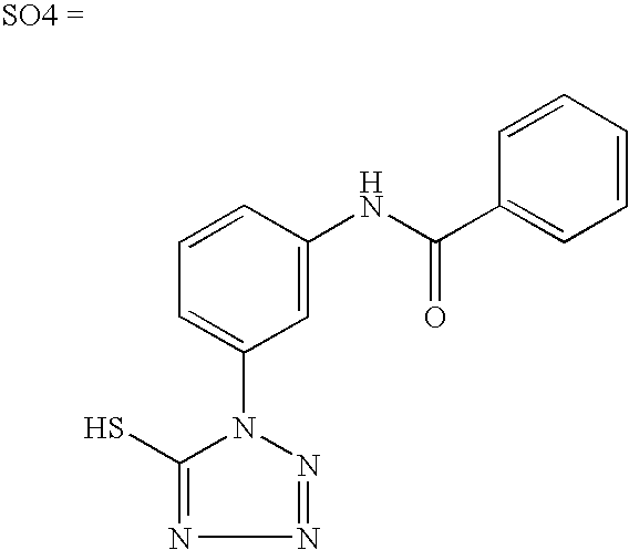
C1=C(NC(C2=CC=CC=C2)=O)C=CC=C1N1N=NN=C1S
